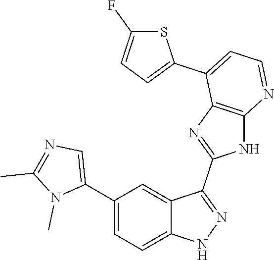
C1(C2=CC=C3C(=C2)C(C2=NC4=C(N2)N=CC=C4C2=CC=C(F)S2)=NN3)=CN=C(C)N1C
